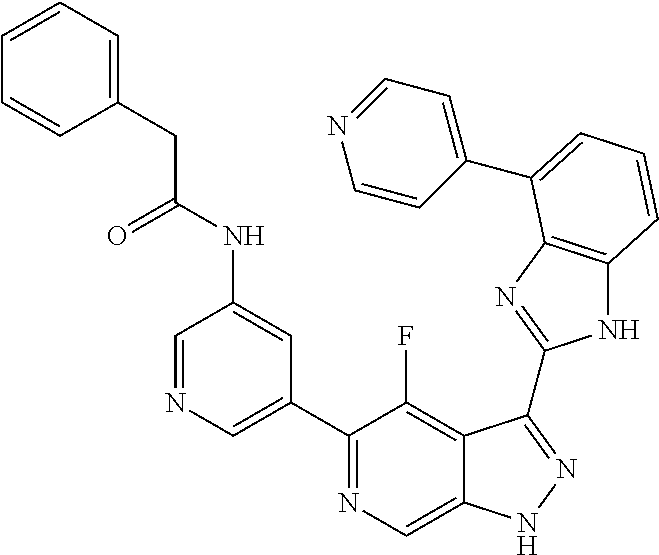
C1=NC=C(C2=NC=C3C(=C2F)C(C2=NC4=C(N2)C=CC=C4C2=CC=NC=C2)=NN3)C=C1NC(CC1=CC=CC=C1)=O
